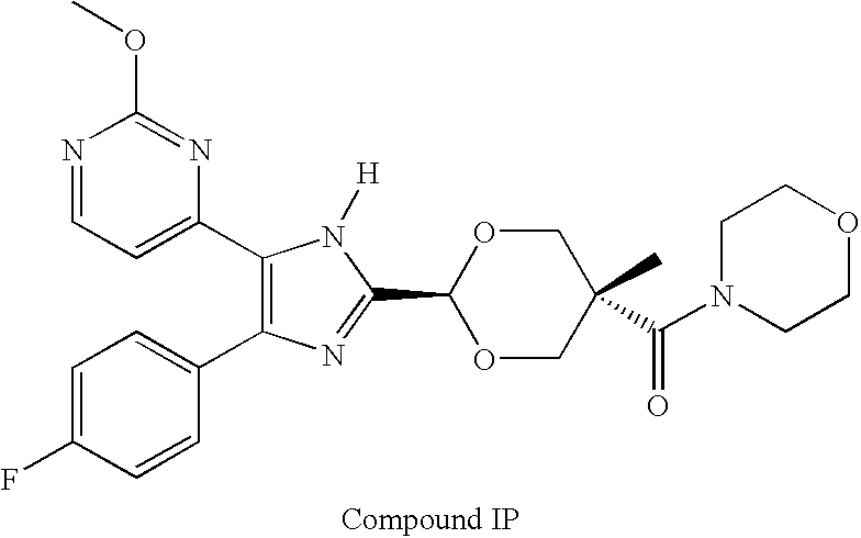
COC1=NC(C2=C(C3=CC=C(F)C=C3)N=C(C3OCC(C(=O)N4CCOCC4)(C)CO3)N2[H])=CC=N1
